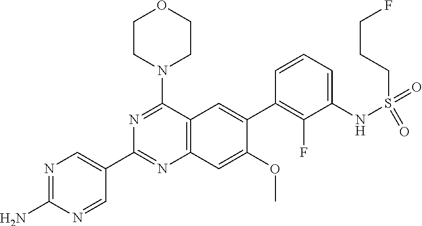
C12=C(C(N3CCOCC3)=NC(C3=CN=C(N)N=C3)=N1)C=C(C1=C(F)C(NS(=O)(CCCF)=O)=CC=C1)C(OC)=C2
